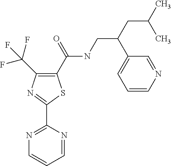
C1(C(NCC(C2=CC=CN=C2)CC(C)C)=O)=C(C(F)(F)F)N=C(C2=NC=CC=N2)S1
